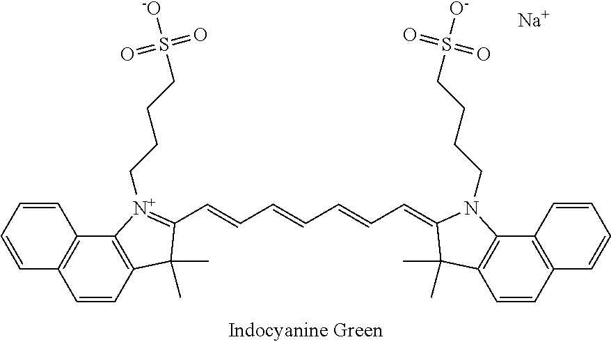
C12=C(C=CC=C1)C=CC1=C2[N+](CCCCS([-O])(=O)=O)=C(C=CC=CC=CC=C2N(CCCCS(=O)(=O)[O-])C3=C(C=CC4=C3C=CC=C4)C2(C)C)C1(C)C.[Na]
